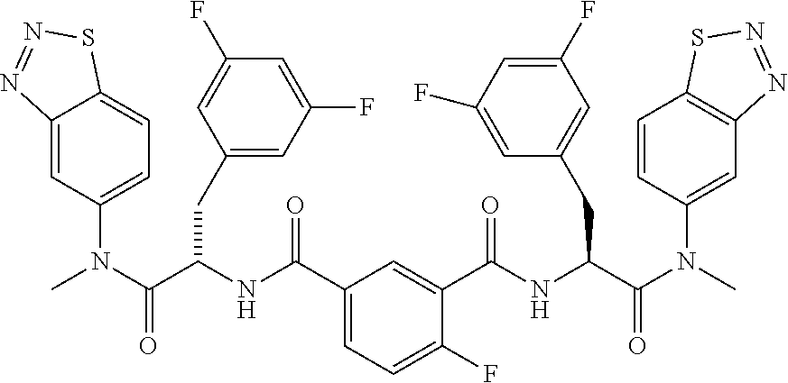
C1(C(NC(C(N(C)C2=CC=C3C(=C2)N=NS3)=O)CC2=CC(F)=CC(F)=C2)=O)=CC=C(F)C(C(NC(C(N(C)C2=CC3=C(C=C2)SN=N3)=O)CC2=CC(F)=CC(F)=C2)=O)=C1
